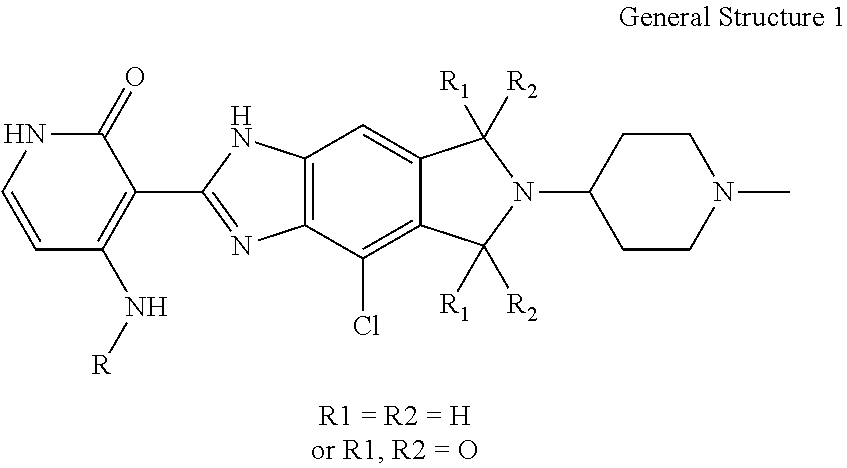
C12=C(C(Cl)=C3C(=C1)C([R2])([R1])N(C1CCN(C)CC1)C3([R1])[R2])N=C(C1=C(N[R])C=CNC1=O)N2
